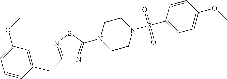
C1=CC(CC2=NSC(N3CCN(S(C4=CC=C(OC)C=C4)(=O)=O)CC3)=N2)=CC(OC)=C1
